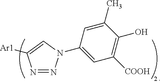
N1=NN(C2=CC([COOH])=C(O)C(C)=C2)C=C1[Ar1]
